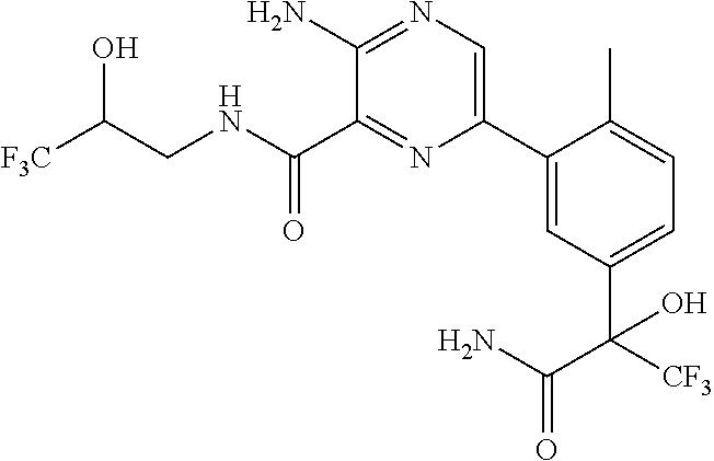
C1(C2=CN=C(N)C(C(NCC([F3C])O)=O)=N2)=CC(C([CF3])(C(N)=O)O)=CC=C1C
